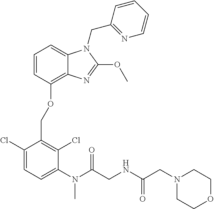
C1(Cl)=CC=C(N(C)C(=O)CNC(=O)CN2CCOCC2)C(Cl)=C1COC1=C2C(=CC=C1)N(CC1=NC=CC=C1)C(OC)=N2
